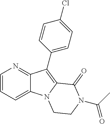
C12=CC=CN=C1C(C1=CC=C(Cl)C=C1)=C1N2CCN(C(C)=O)C1=O
